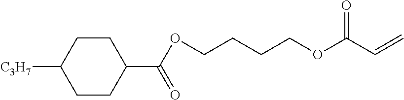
C(OCCCCOC(C=C)=O)(=O)C1CCC([C3H7])CC1
